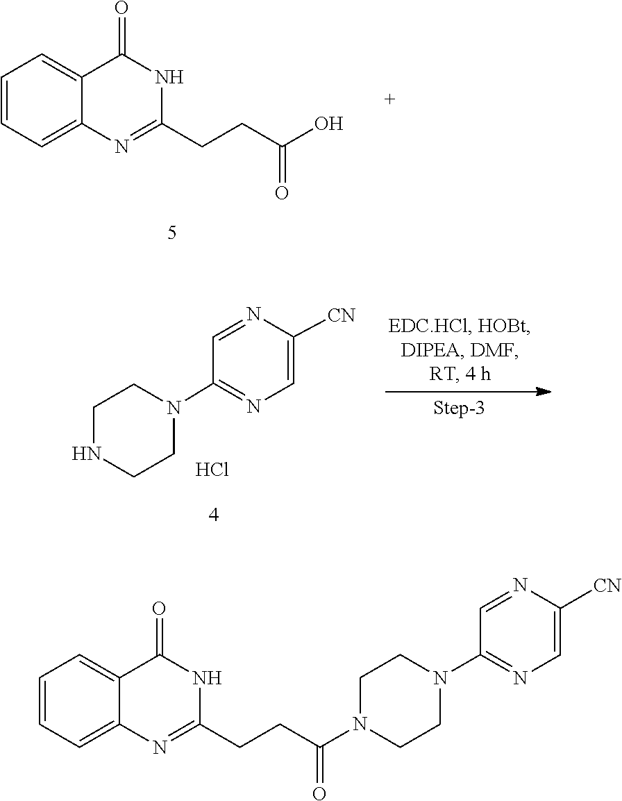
C1=CC=C2C(=C1)C(=O)NC(CCC(O)=O)=N2.C1CNCCN1C1=NC=C([CN])N=C1.Cl.N1(C2=NC=C([CN])N=C2)CCN(C(CCC2=NC3=CC=CC=C3C(=O)N2)=O)CC1
